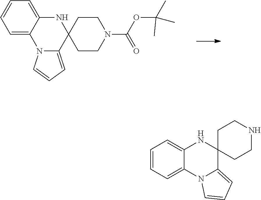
C1=C2C(=CC=C1)NC1(C3=CC=CN23)CCN(C(OC(C)(C)C)=O)CC1.C1=CC=C2C(=C1)NC1(C3=CC=CN23)CCNCC1
